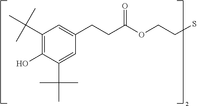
C1(C(C)(C)C)=C(O)C(C(C)(C)C)=CC(CCC(OCCS)=O)=C1
